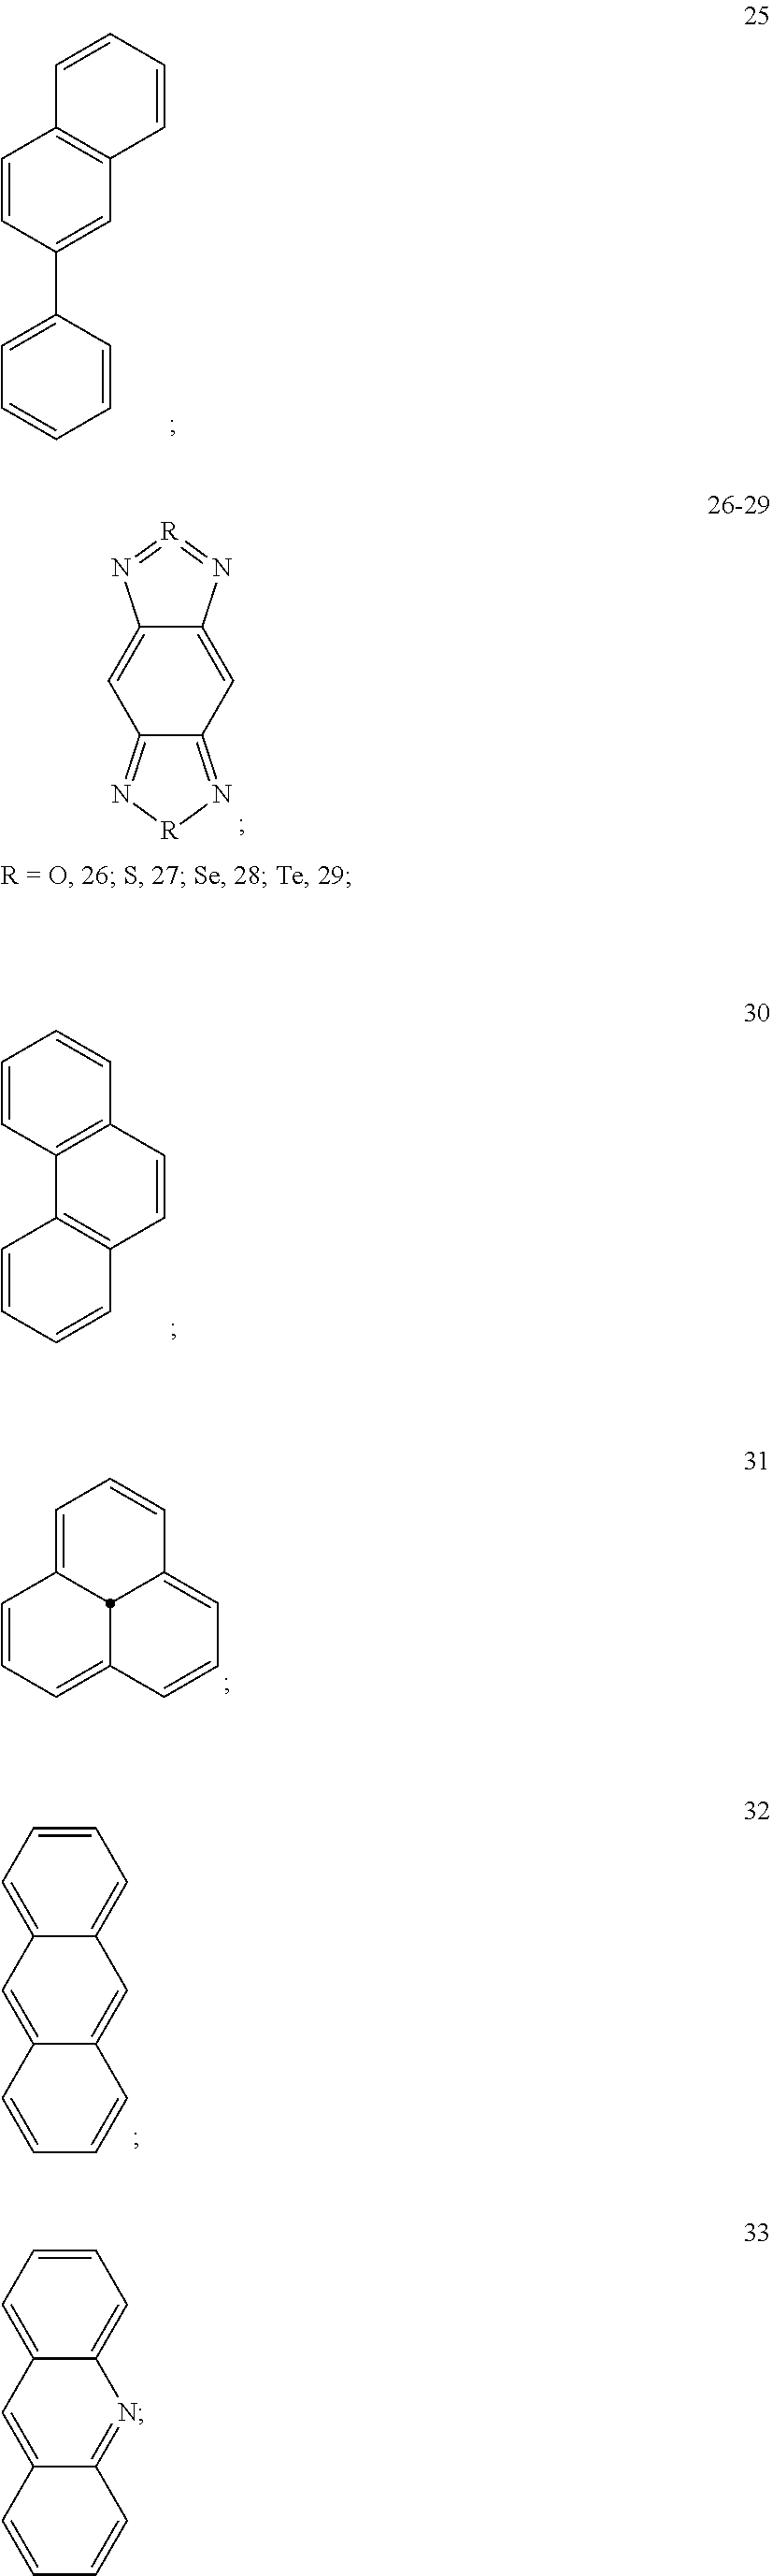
C1=CC(C2=CC=CC=C2)=CC2=C1C=CC=C2.C12=CC3=N[R]N=C3C=C1N=[R]=N2.C1=CC2=C(C=C1)C=CC1=C2C=CC=C1.C1=CC=C2C=CC=C3C=CC=C1C23.C1=CC=C2C(=C1)C=C1C(=C2)C=CC=C1.C1=CC=C2C(=C1)N=C1C(=C2)C=CC=C1
